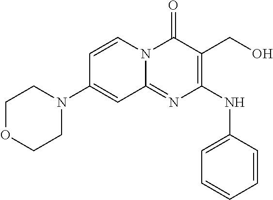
C1=CC=CC(NC2=C(CO)C(=O)N3C(=N2)C=C(N2CCOCC2)C=C3)=C1
